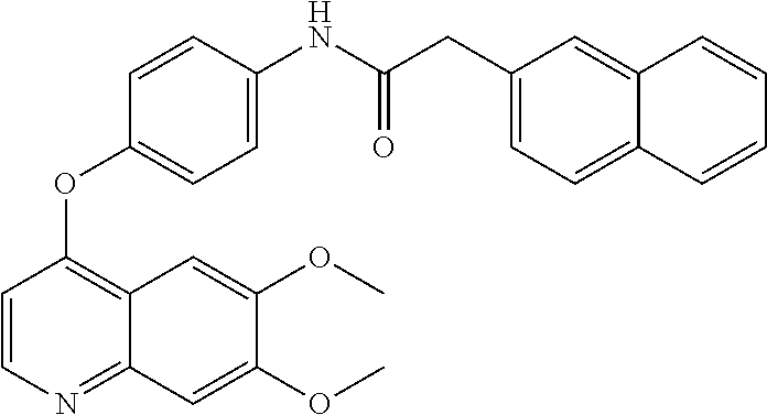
C1=CN=C2C(=C1OC1=CC=C(NC(CC3=CC=C4C(=C3)C=CC=C4)=O)C=C1)C=C(OC)C(OC)=C2
